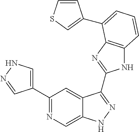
C1(C2=NC=C3C(=C2)C(C2=NC4=C(N2)C=CC=C4C2=CSC=C2)=NN3)=CNN=C1
